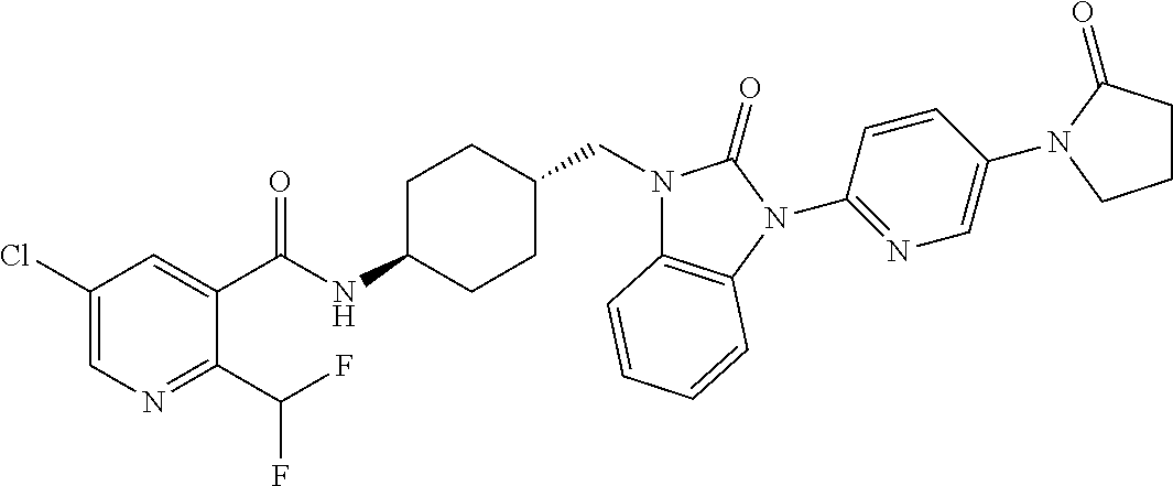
C1(Cl)=CN=C(C(F)F)C(C(NC2CCC(CN3C4=C(N(C5=NC=C(N6C(=O)CCC6)C=C5)C3=O)C=CC=C4)CC2)=O)=C1
